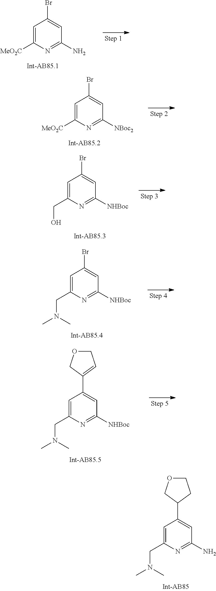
C1=C([MeO2C])N=C(N)C=C1Br.C1=C([MeO2C])N=C([NBoc2])C=C1Br.C1=C(CO)N=C([NHBoc])C=C1Br.C1=C(CN(C)C)N=C([NHBoc])C=C1Br.C1=C(CN(C)C)N=C([NHBoc])C=C1C1=CCOC1.C1=C(CN(C)C)N=C(N)C=C1C1CCOC1
